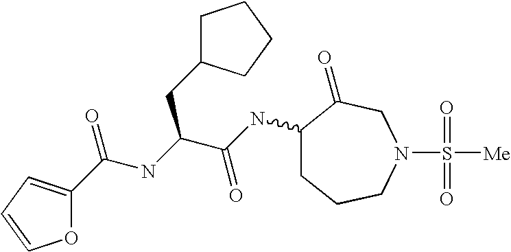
C(C1=CC=CO1)(NC(C(NC1CCCN(S([Me])(=O)=O)CC1=O)=O)CC1CCCC1)=O
